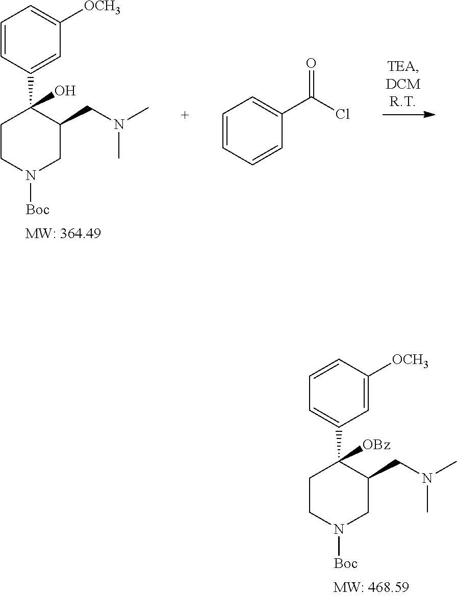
C1CN([Boc])CC(CN(C)C)C1(C1=CC=CC([OCH3])=C1)[OBz].C1CN([Boc])CC(CN(C)C)C1(C1=CC([OCH3])=CC=C1)O.C1=CC=CC(C(Cl)=O)=C1
